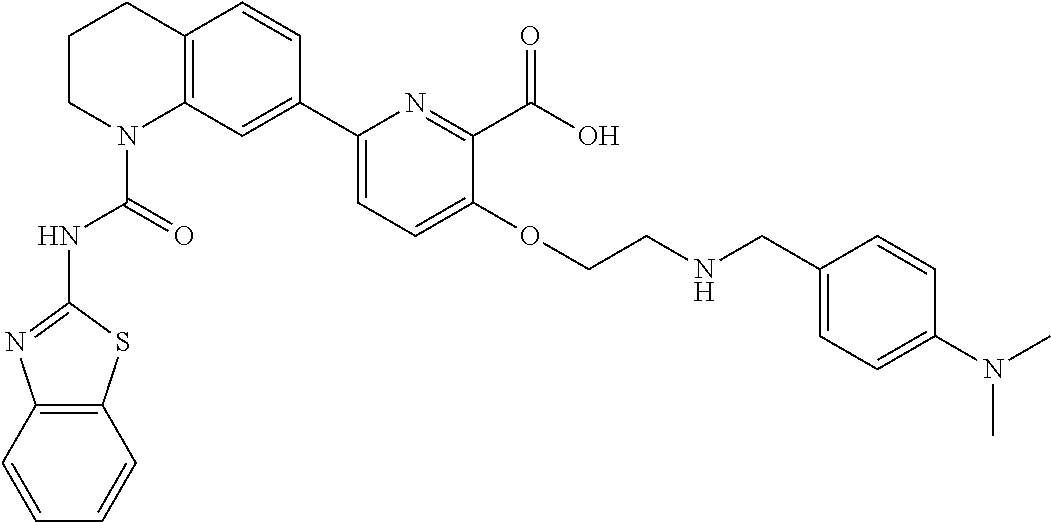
C1CN(C(=O)NC2=NC3=C(S2)C=CC=C3)C2=C(C1)C=CC(C1=CC=C(OCCNCC3=CC=C(N(C)C)C=C3)C(C(O)=O)=N1)=C2
